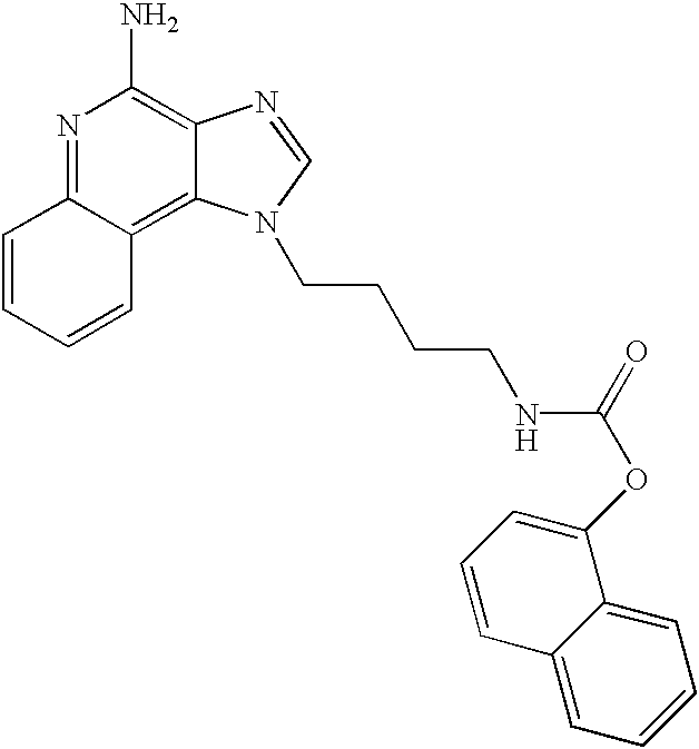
N1=C2C(=C3C(=C1N)N=CN3CCCCNC(=O)OC1=CC=CC3=CC=CC=C31)C=CC=C2
